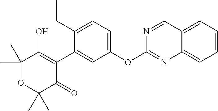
C1(CC)=CC=C(OC2=NC3=CC=CC=C3C=N2)C=C1C1=C(O)C(C)(C)OC(C)(C)C1=O
